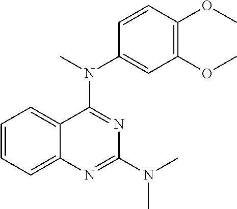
C1=CC=C2C(=C1)C(N(C)C1=CC(OC)=C(OC)C=C1)=NC(N(C)C)=N2
